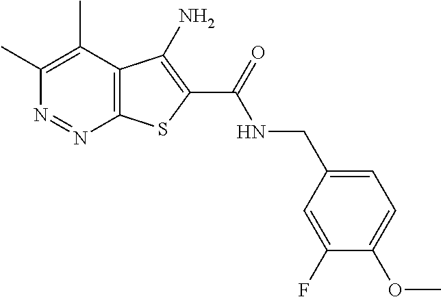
C1(C)=C(C)C2=C(N=N1)SC(C(=O)NCC1=CC=C(OC)C(F)=C1)=C2N
